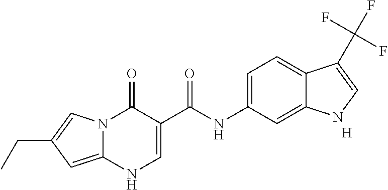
N12C(=CC(CC)=C1)NC=C(C(NC1=CC=C3C(=C1)NC=C3C(F)(F)F)=O)C2=O.[H]
